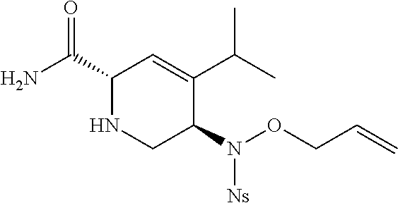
C1(C(N)=O)NCC(N([Ns])OCC=C)C(C(C)C)=C1
